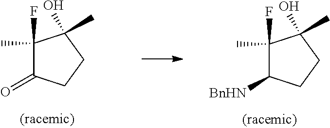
C1(F)(C)C(=O)CCC1(O)C.C1(F)(C)C([BnHN])CCC1(O)C
